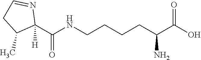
C1(C(NCCCCC(C(O)=O)N)=O)([H])N=CCC1C
